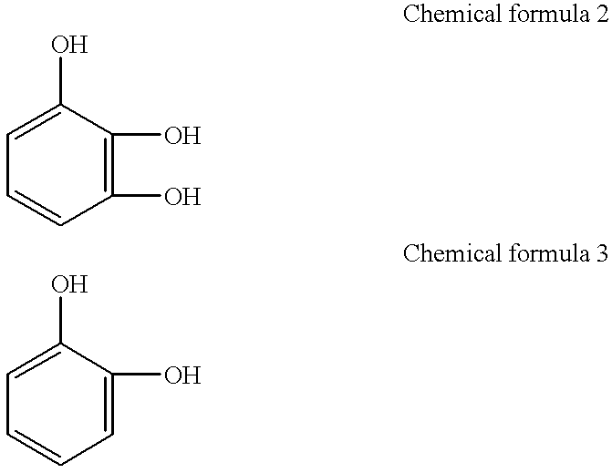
C1(O)=CC=CC(O)=C1O.C1(O)=CC=CC=C1O
